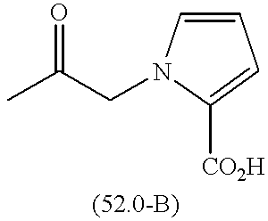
C1=CN(CC(C)=O)C([CO2H])=C1
